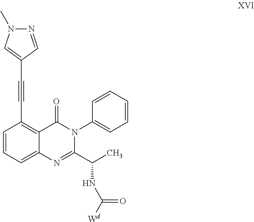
C1=C2C(=C(C#CC3=CN(C)N=C3)C=C1)C(=O)N(C1=CC=CC=C1)C(C(NC([Wd])=O)C)=N2
